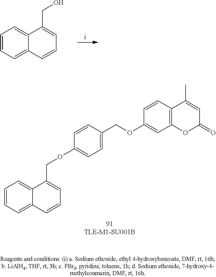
C1(COC2=CC3=C(C=C2)C(C)=CC(=O)O3)=CC=C(OCC2=CC=CC3=CC=CC=C23)C=C1.C1=CC=C2C(=C1)C(CO)=CC=C2
